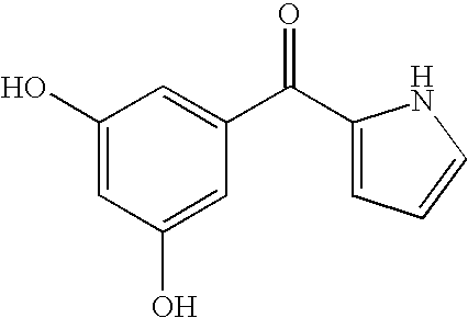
C1(O)=CC(O)=CC(C(C2=CC=CN2)=O)=C1
